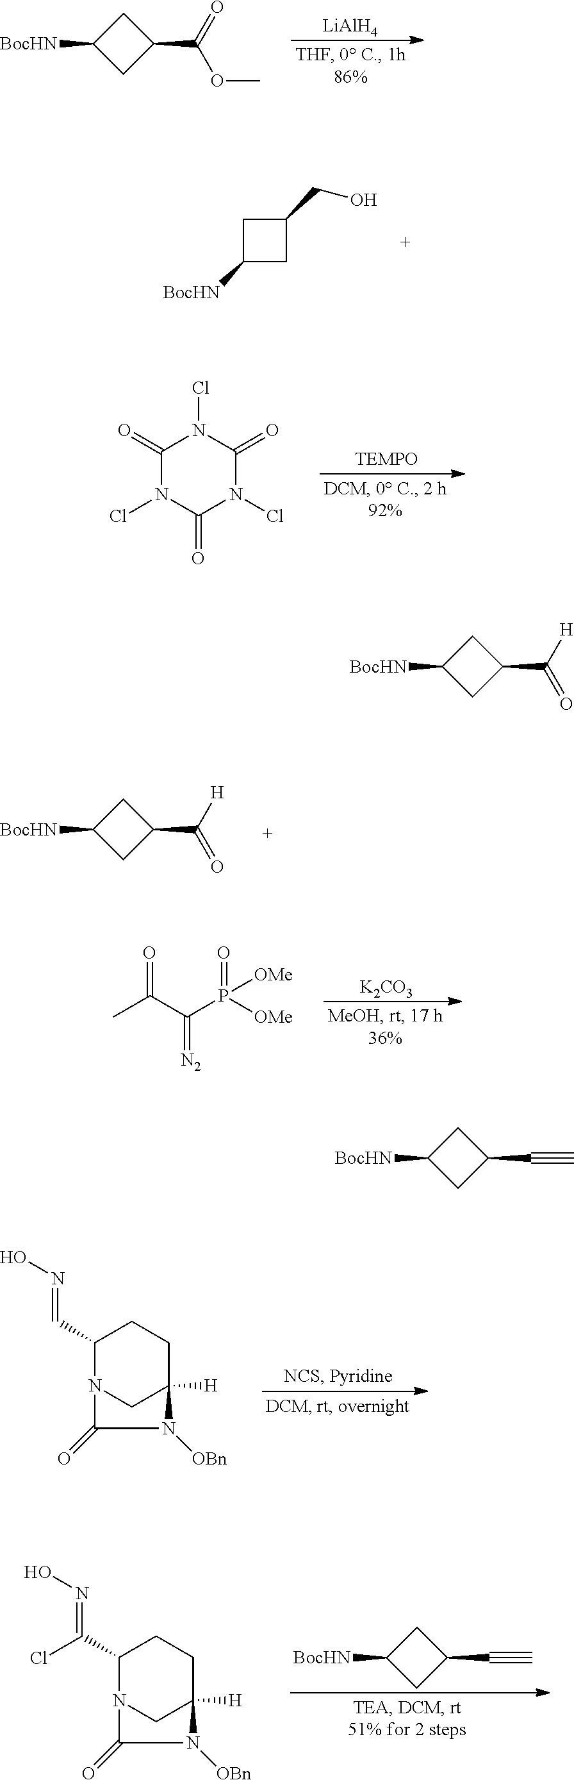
[LiAlH4].C1C([BocHN])CC1C(=O)OC.C1([BocHN])CC(CO)C1.C1(=O)N(Cl)C(=O)N(Cl)C(=O)N1Cl.C1C([BocHN])CC1C([H])=O.[K2CO3].O=C(C(P([OMe])(=O)[OMe])=[N2])C.C1(C=NO)N2CC([H])(CC1)N([OBn])C2=O.C1C([BocHN])CC1C#C.C1(C(=NO)Cl)N2CC([H])(CC1)N([OBn])C2=O.C1C([BocHN])CC1C([H])=O.C1C([BocHN])CC1C#C
